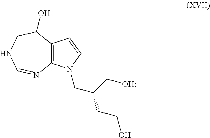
C12=C(N(CC(C[OH])CCO)C=C1)N=CNCC2O
